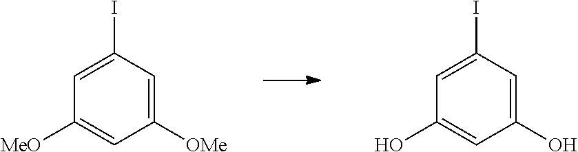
C1=C(I)C=C([OMe])C=C1[MeO].C1=C(I)C=C(O)C=C1O
